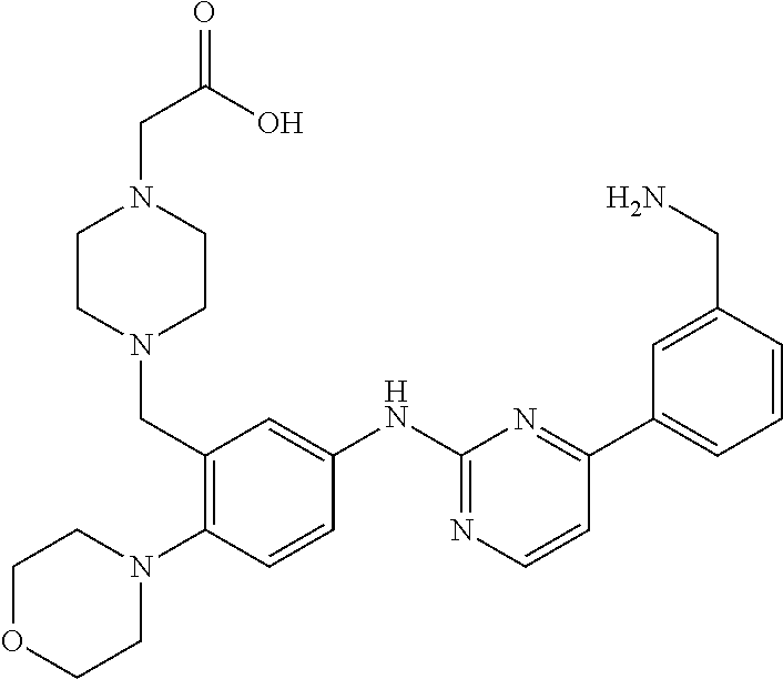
C1(NC2=NC=CC(C3=CC=CC(CN)=C3)=N2)=CC(CN2CCN(CC(O)=O)CC2)=C(N2CCOCC2)C=C1
